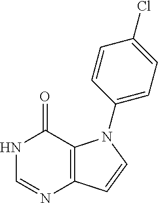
N1C=NC2=C(N(C3=CC=C(Cl)C=C3)C=C2)C1=O
